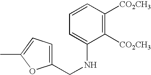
C1(CNC2=CC=CC([CO2CH3])=C2[CO2CH3])=CC=C(C)O1
